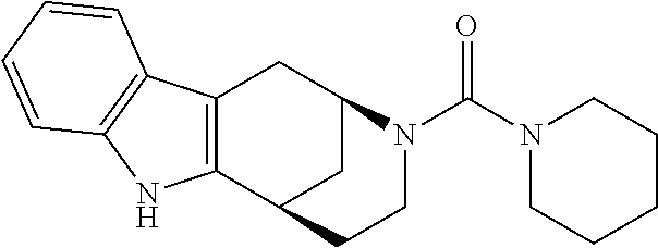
C12=C(CC3CC1CCN3C(N1CCCCC1)=O)C1=C(N2)C=CC=C1
